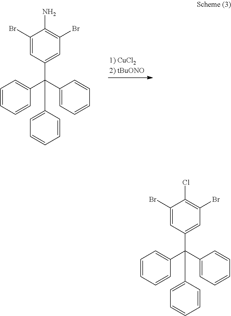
C1=CC=CC(C(C2=CC=CC=C2)(C2=CC=CC=C2)C2=CC(Br)=C(N)C(Br)=C2)=C1.C1=CC=CC(C(C2=CC=CC=C2)(C2=CC=CC=C2)C2=CC(Br)=C(Cl)C(Br)=C2)=C1
